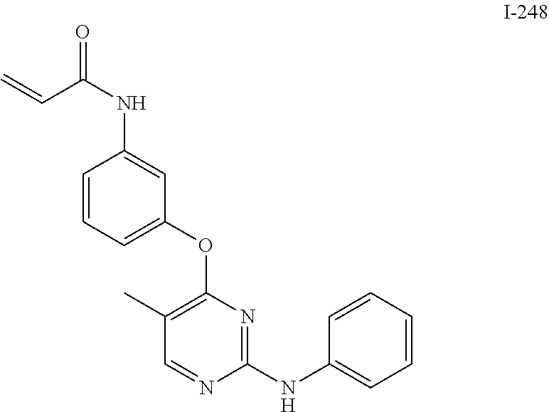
C1(C)=C(OC2=CC=CC(NC(=O)C=C)=C2)N=C(NC2=CC=CC=C2)N=C1
